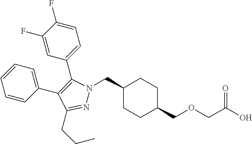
C1(CN2N=C(CCC)C(C3=CC=CC=C3)=C2C2=CC=C(F)C(F)=C2)CCC(COCC(O)=O)CC1
